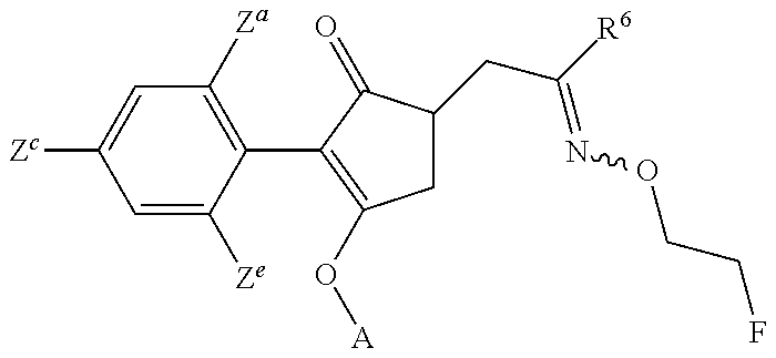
C1=C([Ze])C(C2=C(O[A])CC(CC(=NOCCF)[R6])C2=O)=C([Za])C=C1[Zc]
